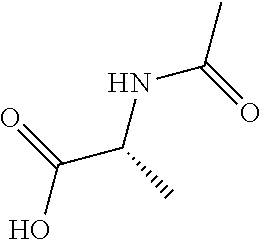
CC(=O)NC(C(=O)O)C
